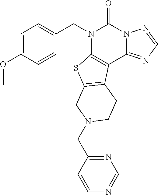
C1=C(OC)C=CC(CN2C3=C(C4=NC=NN4C2=O)C2=C(S3)CN(CC3=NC=NC=C3)CC2)=C1
